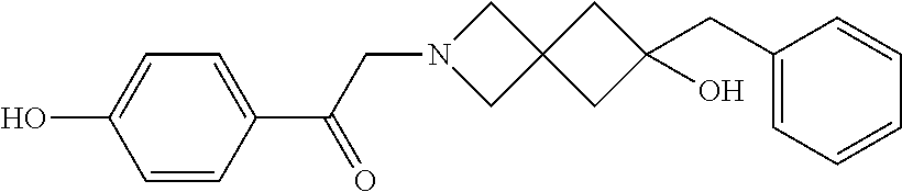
C1=CC(C(CN2CC3(C2)CC(CC2=CC=CC=C2)(O)C3)=O)=CC=C1O
